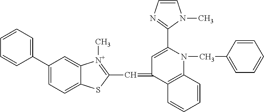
C1=C(C2=CC=CC=C2)C=C2C(=C1)SC(C=C1C=C(C3=NC=CN3C)N(CC3=CC=CC=C3)C3=C1C=CC=C3)=[N+]2C
